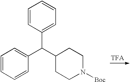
C1=CC=CC(C(C2CCN([Boc])CC2)C2=CC=CC=C2)=C1.[TFA]
